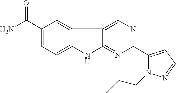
C1(C(N)=O)=CC=C2C(=C1)C1=CN=C(C3=CC(C)=NN3CCC)N=C1N2
